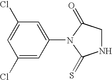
C1(Cl)=CC(Cl)=CC(N2C(=S)NCC2=O)=C1
